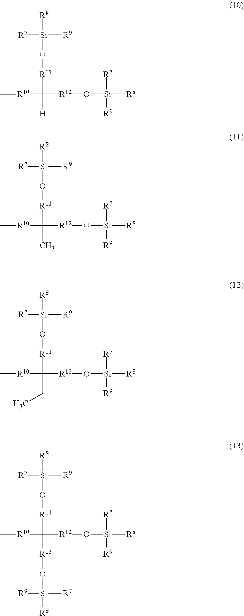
[R7][Si]([R8])(O[R11]C([R10]C)([R12]O[Si]([R7])([R9])[R8])[H])[R9].[R7][Si]([R8])(O[R11]C([R10]C)([R12]O[Si]([R7])([R9])[R8])C)[R9].[R7][Si]([R8])(O[R11]C([R10]C)([R12]O[Si]([R7])([R9])[R8])CC)[R9].[R7][Si]([R8])(O[R11]C([R10]C)([R12]O[Si]([R7])([R9])[R8])[R13]O[Si]([R9])([R7])[R8])[R9]
